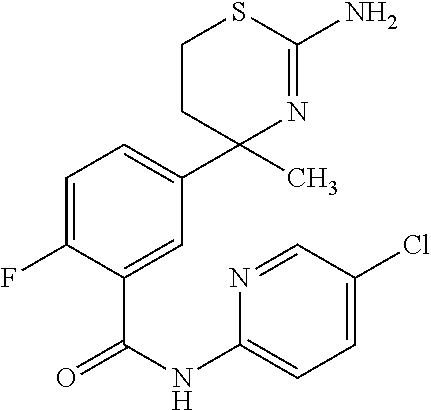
C1=C(F)C(C(NC2=CC=C(Cl)C=N2)=O)=CC(C2(C)N=C(N)SCC2)=C1
